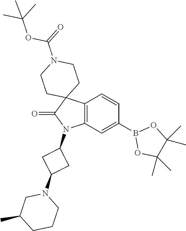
C12=C(C=C(B3OC(C)(C)C(C)(C)O3)C=C1)N(C1CC(N3CC(C)CCC3)C1)C(=O)C21CCN(C(OC(C)(C)C)=O)CC1
